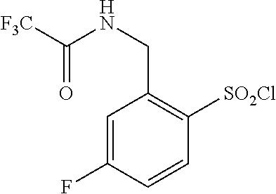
[SO2Cl]C1=C(CNC(=O)[F3C])C=C(F)C=C1
